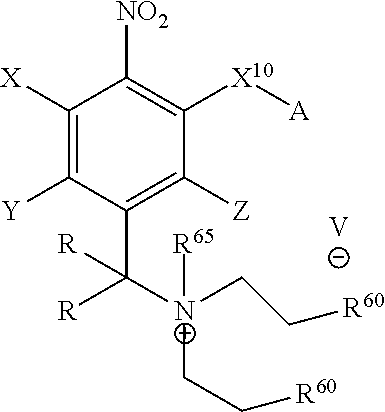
C1([X])=C([Y])C(C([R])([R])[N+](CC[R60])(CC[R60])[R65])=C([Z])C([X10][A])=C1[NO2].[V]
